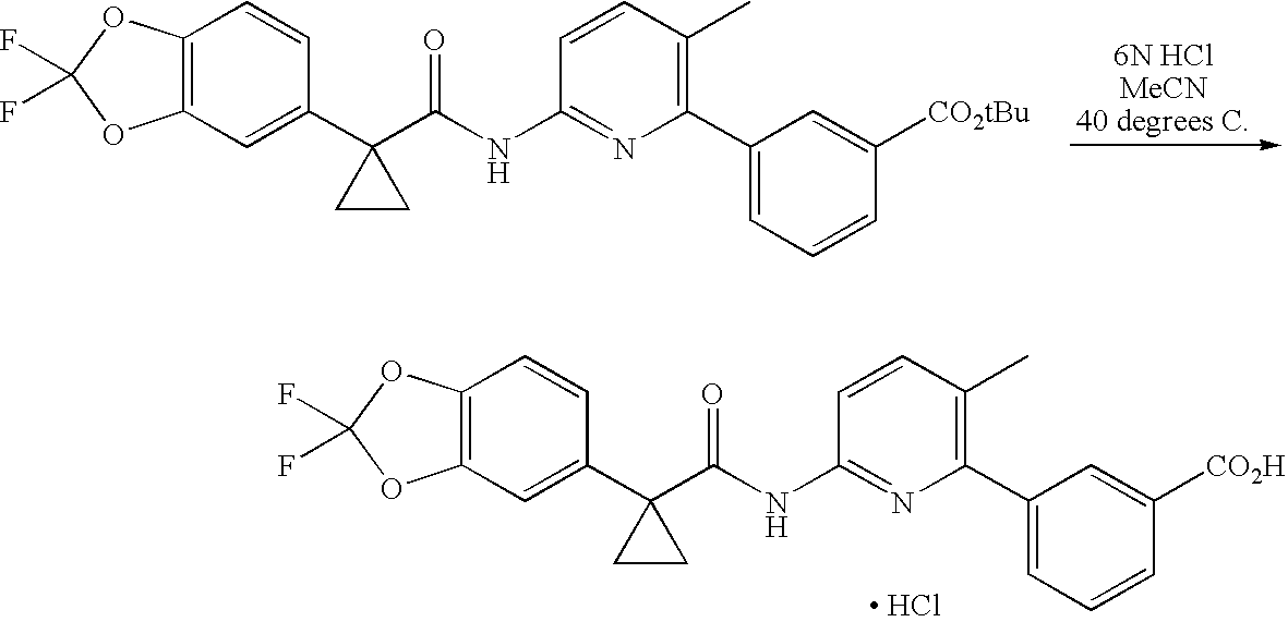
C12=C(C=C(C3(C(NC4=NC(C5=CC=CC([CO2tBu])=C5)=C(C)C=C4)=O)CC3)C=C1)OC(F)(F)O2.C12=C(C=C(C3(C(NC4=NC(C5=CC=CC([CO2H])=C5)=C(C)C=C4)=O)CC3)C=C1)OC(F)(F)O2.[ HCl]
